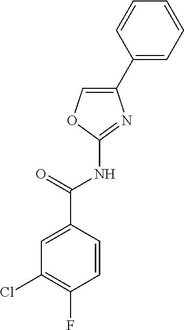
C1(C2=CC=CC=C2)=COC(NC(C2=CC(Cl)=C(F)C=C2)=O)=N1
